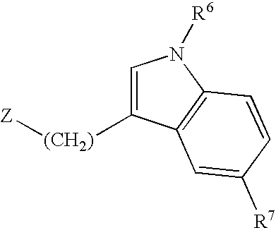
C1=C([(CH2)][Z])C2=C(N1[R6])C=CC([R7])=C2
